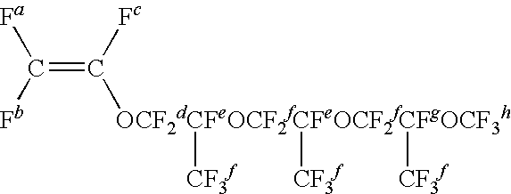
C(=C([Fc])[OCF2dCFeOCF2fCFeOCF2fCFgOCF3h]([CF3f])([CF3f])[CF3f])([Fb])[Fa]
